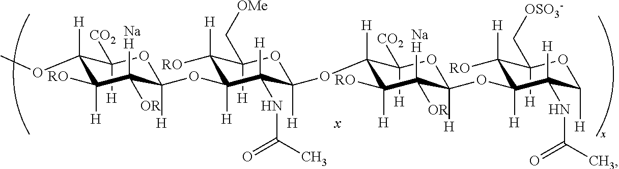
C1([CO2])([H])C(OC)([H])C([RO])([H])C([NaH])([OR])C([H])(OC2([H])C([H])([RO])C(C[OMe])([H])OC([H])(OC3([H])C([CO2])([H])OC([H])(OC4([H])C([H])([RO])C(C[OSO3-])([H])OC([H])C4([H])NC(C)=O)C([NaH])([OR])C3([RO])[H])C2([H])NC(C)=O)O1
